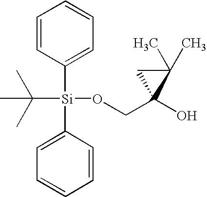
C1=CC([Si](C(C)(C)C)(C2=CC=CC=C2)OCC2(O)C(C)(C)C2)=CC=C1
